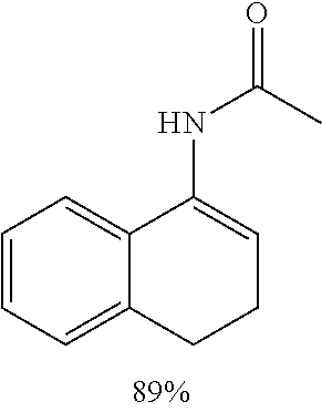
C1=CC=C2C(=C1)C(NC(C)=O)=CCC2
